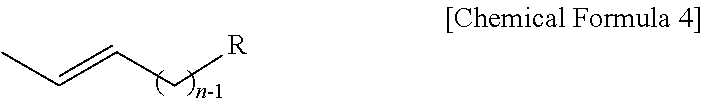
C(=CC[R])C
